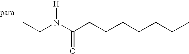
CCN(C(CCCCCCC)=O)[H]
